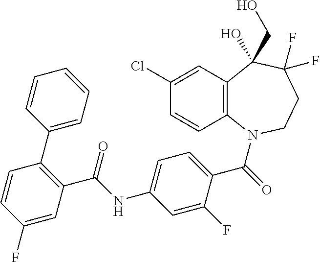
C1(Cl)=CC2=C(C=C1)N(C(=O)C1=CC=C(NC(C3=C(C4=CC=CC=C4)C=CC(F)=C3)=O)C=C1F)CCC(F)(F)C2(O)CO
